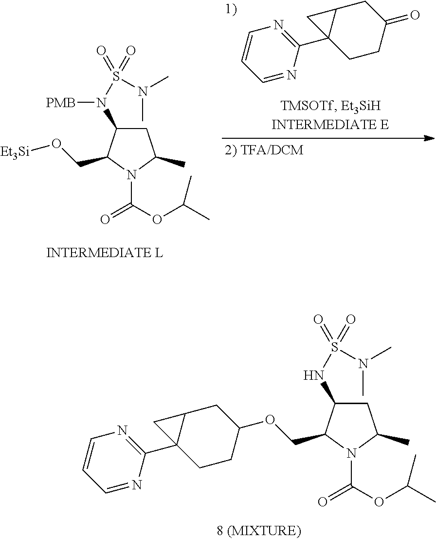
C1(C23C(CC(=O)CC2)C3)=NC=CC=N1.C1C(N(S(=O)(=O)N(C)C)[PMB])C(CO[Et3Si])N(C(OC(C)C)=O)C1C.C1C(NS(=O)(=O)N(C)C)C(COC2CCC3(C4=NC=CC=N4)C(C2)C3)N(C(OC(C)C)=O)C1C
